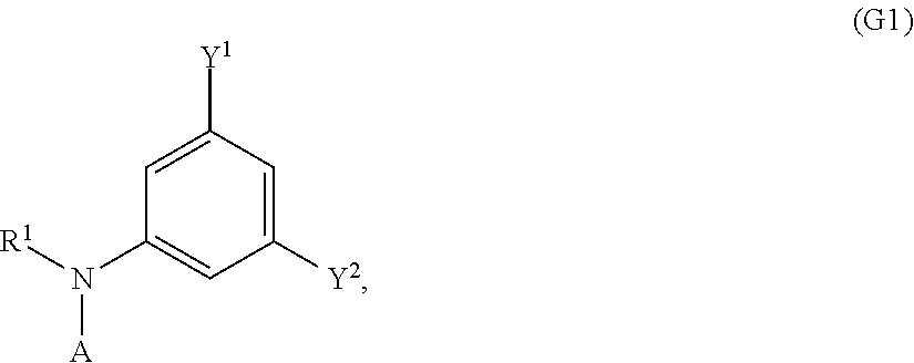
C1(N([R1])[A])=CC([Y2])=CC([Y1])=C1
